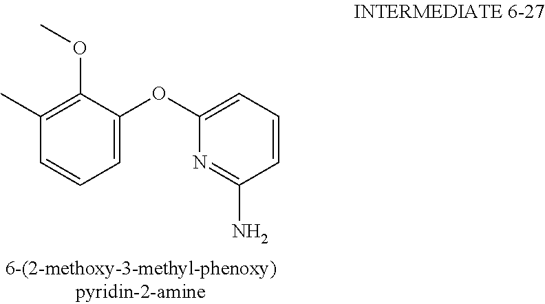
C1=CC=C(OC2=CC=CC(N)=N2)C(OC)=C1C
